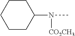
C1CC(N(C)[CO2CH3])CCC1
